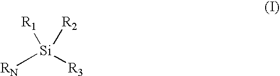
[RN][Si]([R3])([R1])[R2]
